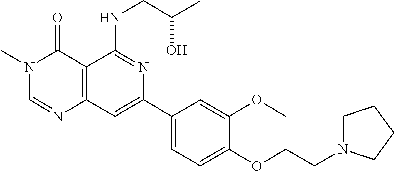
C12=C(C=C(C3=CC=C(OCCN4CCCC4)C(OC)=C3)N=C1NCC(C)O)N=CN(C)C2=O
